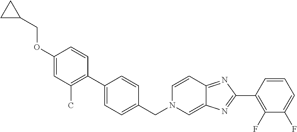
C1(OCC2CC2)=CC(C)=C(C2=CC=C(CN3C=C4C(=NC(C5=C(F)C(F)=CC=C5)=N4)C=C3)C=C2)C=C1
